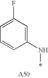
C1(F)=CC=CC(N*)=C1
